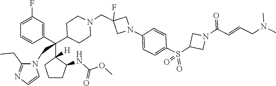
C1=C(F)C=C(C(C2([H])CCCC2NC(OC)=O)(C2CCN(CC3(F)CN(C4=CC=C(S(C5CN(C(=O)C=CCN(C)C)C5)(=O)=O)C=C4)C3)CC2)CN2C(CC)=NC=C2)C=C1
